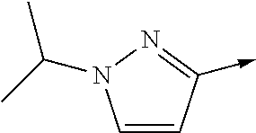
C1=CC(->C)=NN1C(C)C
